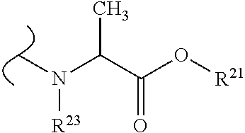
CN(C(C(O[R21])=O)C)[R23]
